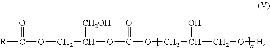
[R]C(OCC(OC(OCC(O)CO[H])=O)[CH2OH])=O
